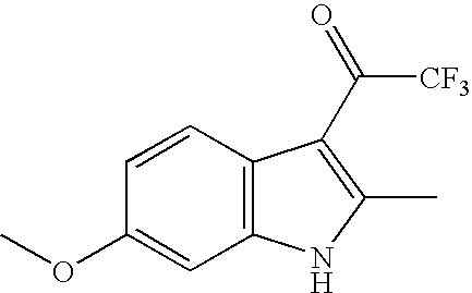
C1(OC)=CC2=C(C=C1)C(C([CF3])=O)=C(C)N2
